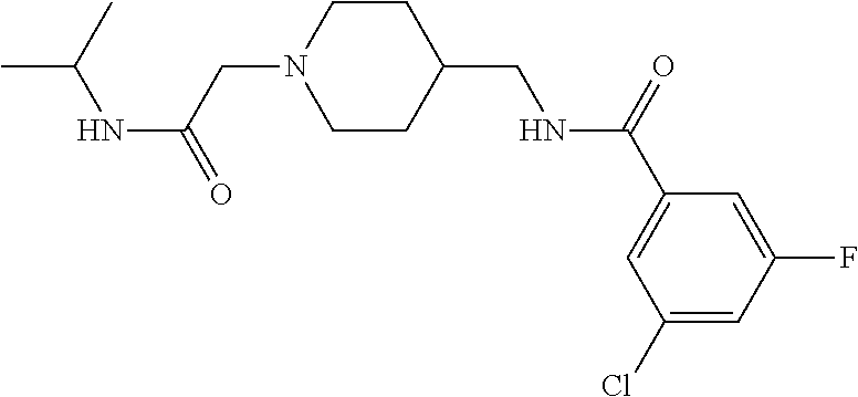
CC(C)NC(=O)CN1CCC(CNC(C2=CC(Cl)=CC(F)=C2)=O)CC1
